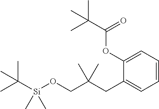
C1(CC(CO[Si](C(C)(C)C)(C)C)(C)C)=CC=CC=C1OC(C(C)(C)C)=O
